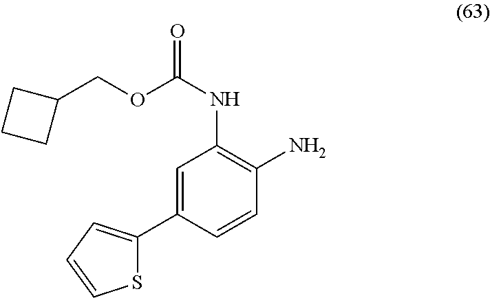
O(C(NC1=C(N)C=CC(C2=CC=CS2)=C1)=O)CC1CCC1
